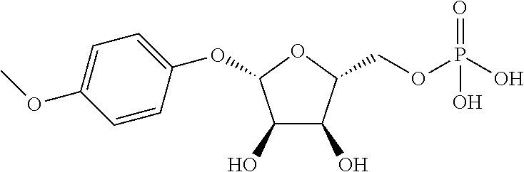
O(CC1C(O)C(O)C(OC2=CC=C(OC)C=C2)O1)P(=O)(O)O
